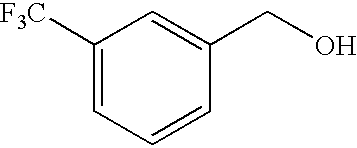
C1([F3C])=CC=CC(CO)=C1
